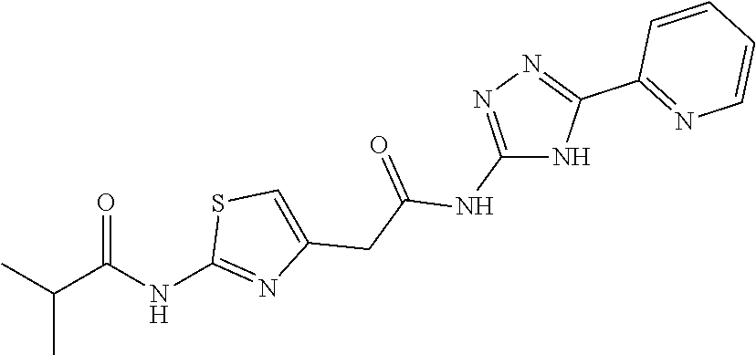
CC(C(NC1=NC(CC(=O)NC2=NN=C(C3=NC=CC=C3)N2)=CS1)=O)C
